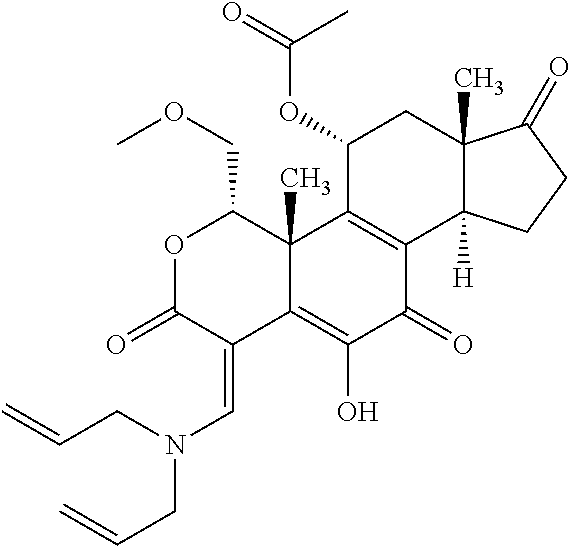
C(OC1C2=C(C3([H])C(C)(C1)C(=O)CC3)C(=O)C(O)=C1C2(C)C(COC)OC(=O)C1=CN(CC=C)CC=C)(=O)C
